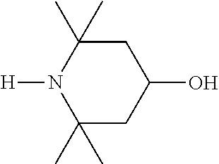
C1C(C)(C)N([H])C(C)(C)CC1O
